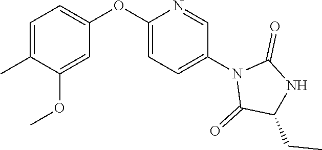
C1(CC)C(=O)N(C2=CC=C(OC3=CC=C(C)C(OC)=C3)N=C2)C(=O)N1
